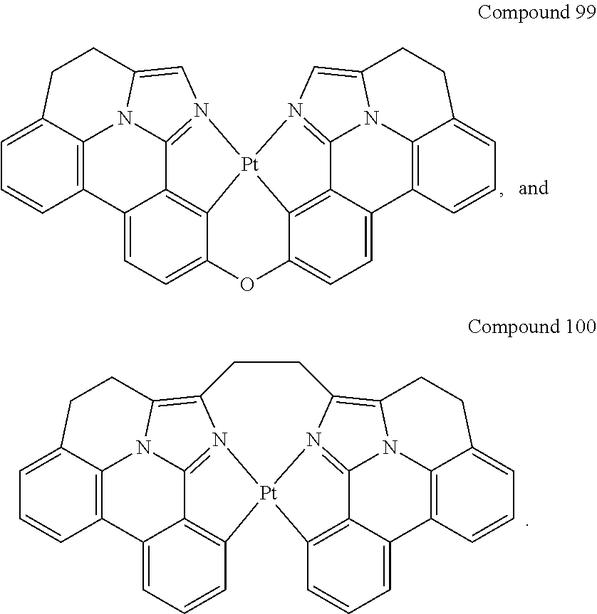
C1=C2C3=C(C=C1)C1=CC=CC4=C1C1=N5C(=C(N31)CC2)CCC1=C2N3C6=C(C=CC=C6CC2)C2=CC=CC6=C2C3=N1[Pt]456.C1=C2C3=C(C=C1)C1=CC=C4C5=C1C1=N(C=C(N31)CC2)[Pt]51C2=C3C5=N1C=C1N5C5=C(C=CC=C5CC1)C3=CC=C2O4
